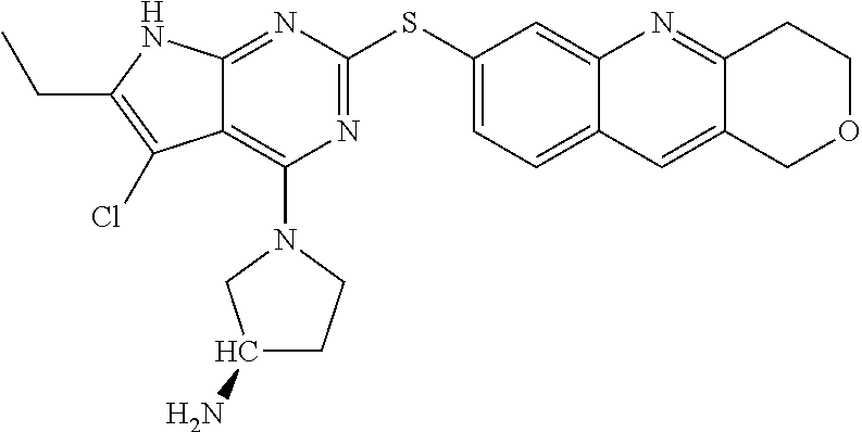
N1=C(SC2=CC=C3C(=C2)N=C2C(=C3)COCC2)N=C2C(=C1N1CC(N)CC1)C(Cl)=C(CC)N2
